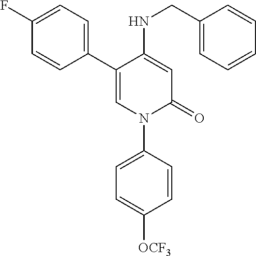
C1=C(NCC2=CC=CC=C2)C(C2=CC=C(F)C=C2)=CN(C2=CC=C([OCF3])C=C2)C1=O
